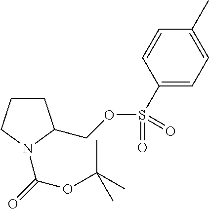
C1CCN(C(=O)OC(C)(C)C)C1COS(=O)(=O)C1=CC=C(C)C=C1
